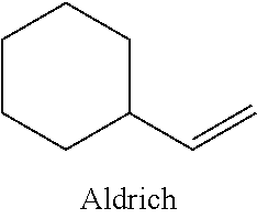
C1CCC(C=C)CC1
